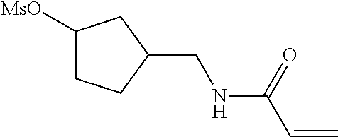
C1([MsO])CCC(CNC(C=C)=O)C1
